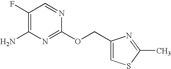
C1(F)=C(N)N=C(OCC2=CSC(C)=N2)N=C1
